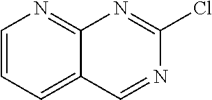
C12=NC=CC=C1C=NC(Cl)=N2
